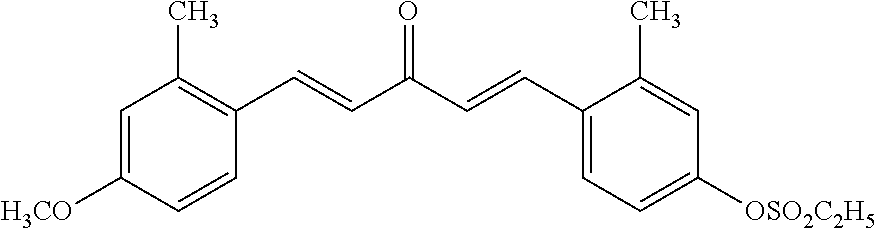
C1=C([H3CO])C=CC(C=CC(C=CC2=CC=C([OSO2C2H5])C=C2C)=O)=C1C
